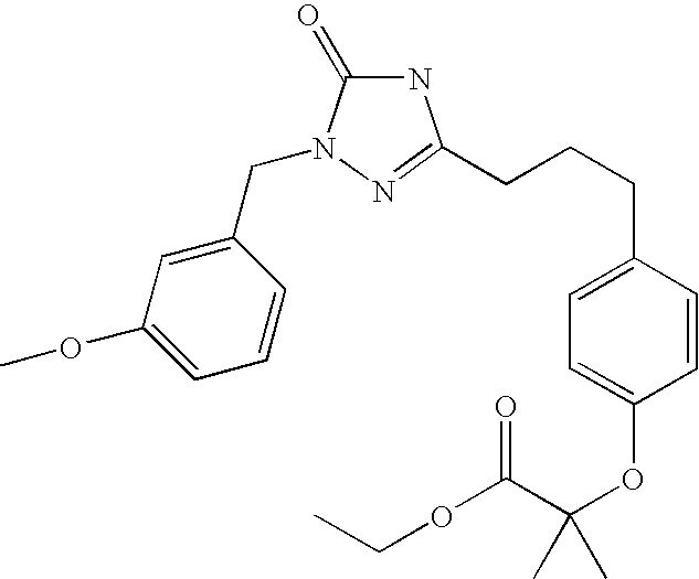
C(CCC1=CC=C(OC(C(OCC)=O)(C)C)C=C1)C1=NN(CC2=CC(OC)=CC=C2)C(=O)N1
